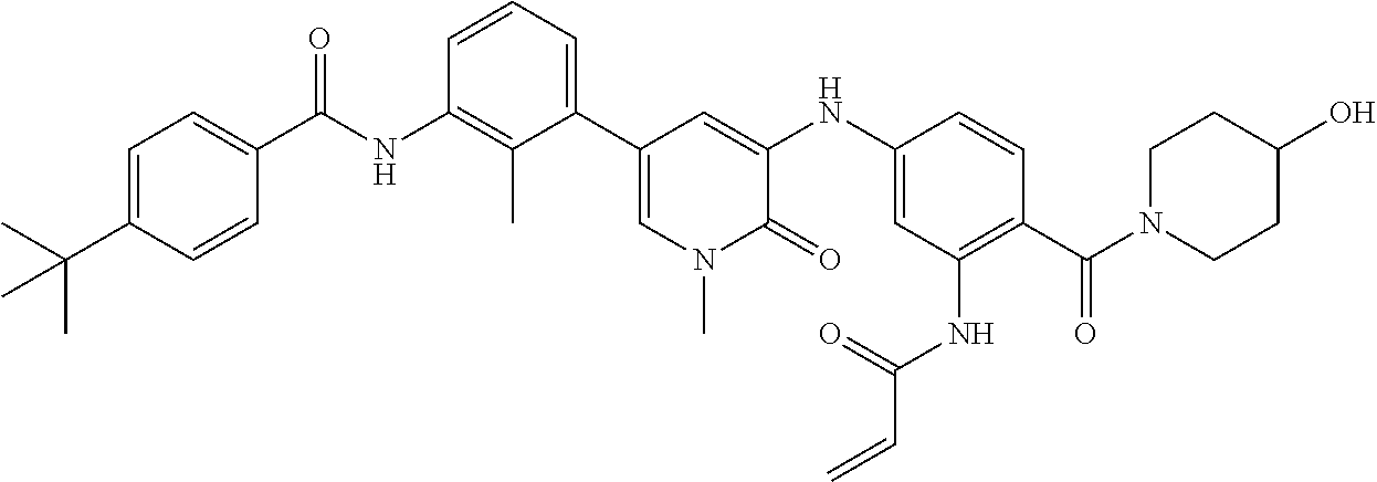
C1=C(C(C)(C)C)C=CC(C(NC2=C(C)C(C3=CN(C)C(=O)C(NC4=CC(NC(C=C)=O)=C(C(N5CCC(O)CC5)=O)C=C4)=C3)=CC=C2)=O)=C1
